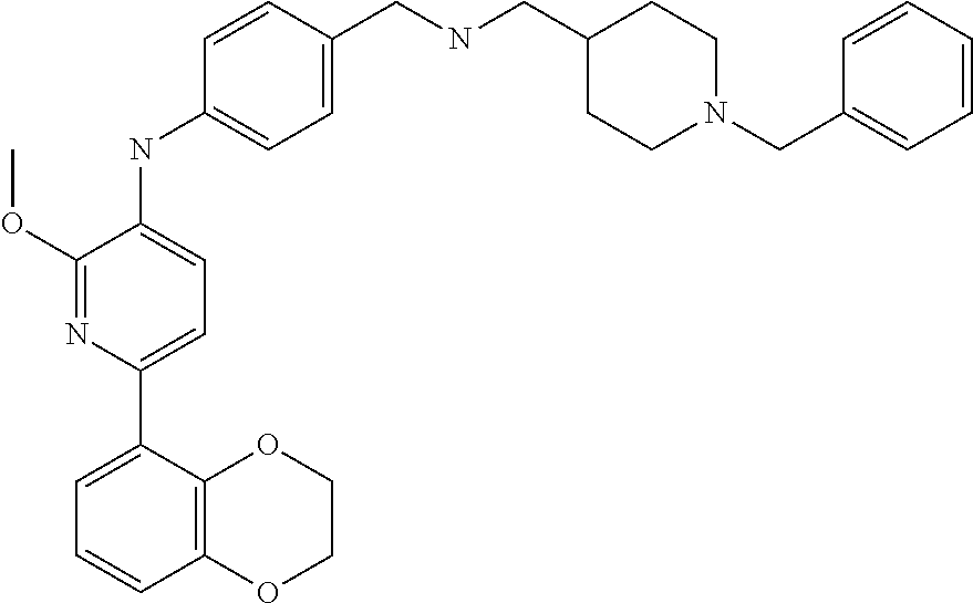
C1(C2=CC=C(NC3=CC=C(CNCC4CCN(CC5=CC=CC=C5)CC4)C=C3)C(OC)=N2)=CC=CC2=C1OCCO2
